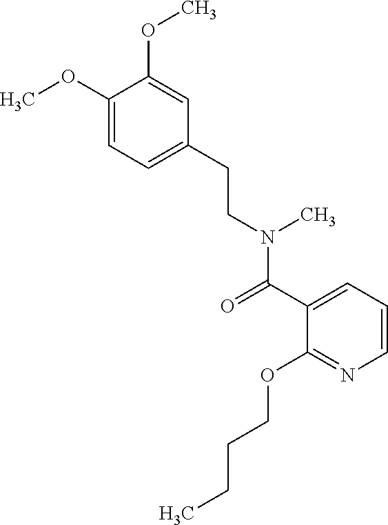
COC1=CC=C(CCN(C(C2=CC=CN=C2OCCCC)=O)C)C=C1OC
